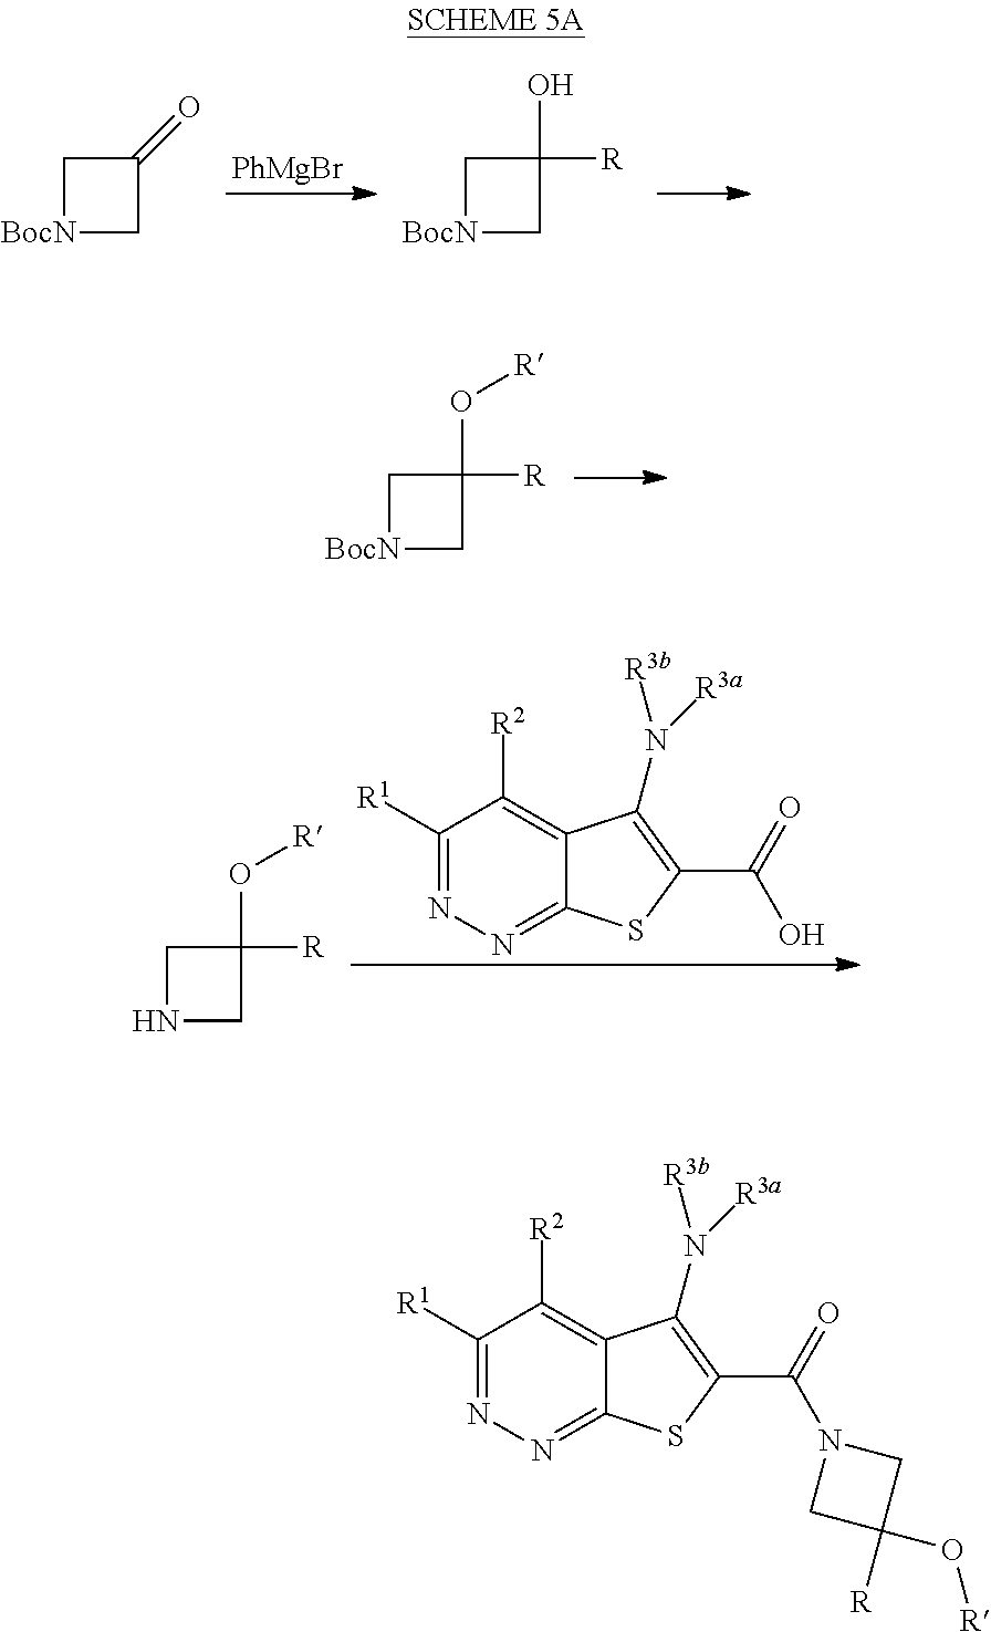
[PhMgBr].C1[BocN]CC1=O.C1[BocN]CC1(O)[R].C1[BocN]CC1(O[R])[R].C1([R1])=NN=C2C(=C1[R2])C(N([R3b])[R3a])=C(C(=O)O)S2.C1NCC1(O[R])[R].C1([R1])=NN=C2C(=C1[R2])C(N([R3b])[R3a])=C(C(=O)N1CC([R])(O[R])C1)S2
